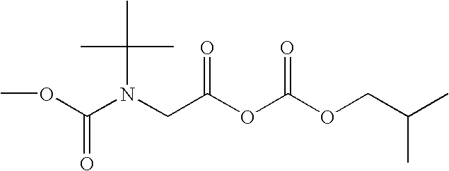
COC(N(CC(OC(OCC(C)C)=O)=O)C(C)(C)C)=O
